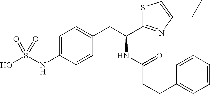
C1=C(NS(O)(=O)=O)C=CC(CC(C2=NC(CC)=CS2)NC(CCC2=CC=CC=C2)=O)=C1
